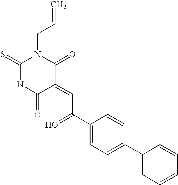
C1(=S)NC(=O)C(=CC(C2=CC=C(C3=CC=CC=C3)C=C2)=O)C(=O)N1CC=C
